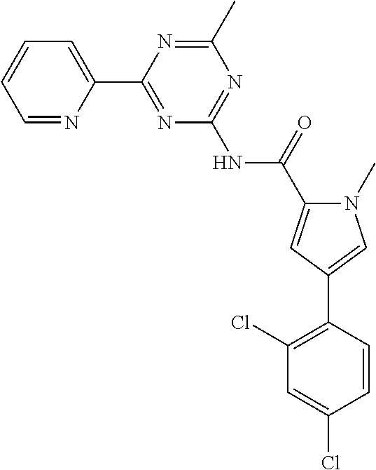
C1=NC(C2=NC(NC(=O)C3=CC(C4=C(Cl)C=C(Cl)C=C4)=CN3C)=NC(C)=N2)=CC=C1
